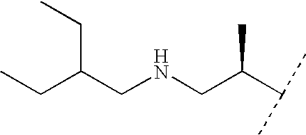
C(C(CNCC(C(C)C)C)CC)C
